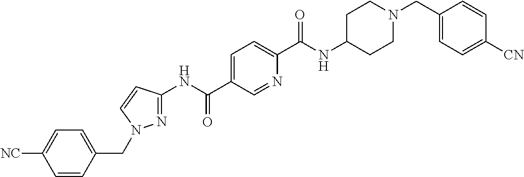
C1(NC(C2=CC=C(C(NC3CCN(CC4=CC=C([CN])C=C4)CC3)=O)N=C2)=O)=NN(CC2=CC=C([NC])C=C2)C=C1
